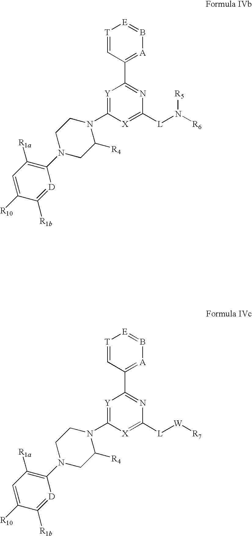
[T]1=CC(C2=NC([L]N([R5])[R6])=[X]C(N3C([R4])CN(C4=C([R1a])C=C([R10])C([R1b])=[D]4)CC3)=[Y]2)=[A]B=[E]1.[T]1=CC(C2=NC([L][W][R7])=[X]C(N3C([R4])CN(C4=C([R1a])C=C([R10])C([R1b])=[D]4)CC3)=[Y]2)=[A]B=[E]1
